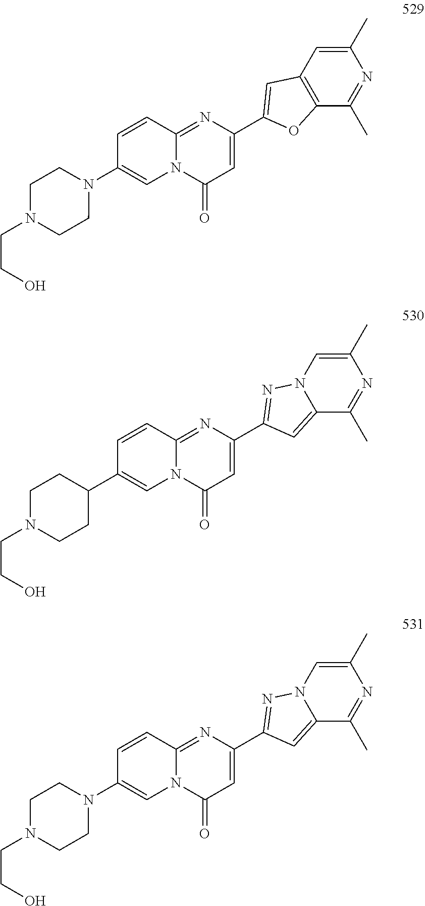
C1(C2=CC(=O)N3C(=N2)C=CC(N2CCN(CCO)CC2)=C3)=CC2=C(O1)C(C)=NC(C)=C2.C1(C2=CC(=O)N3C(=N2)C=CC(C2CCN(CCO)CC2)=C3)=NN2C(=C1)C(C)=NC(C)=C2.C1(C2=CC(=O)N3C(=N2)C=CC(N2CCN(CCO)CC2)=C3)=NN2C(=C1)C(C)=NC(C)=C2
